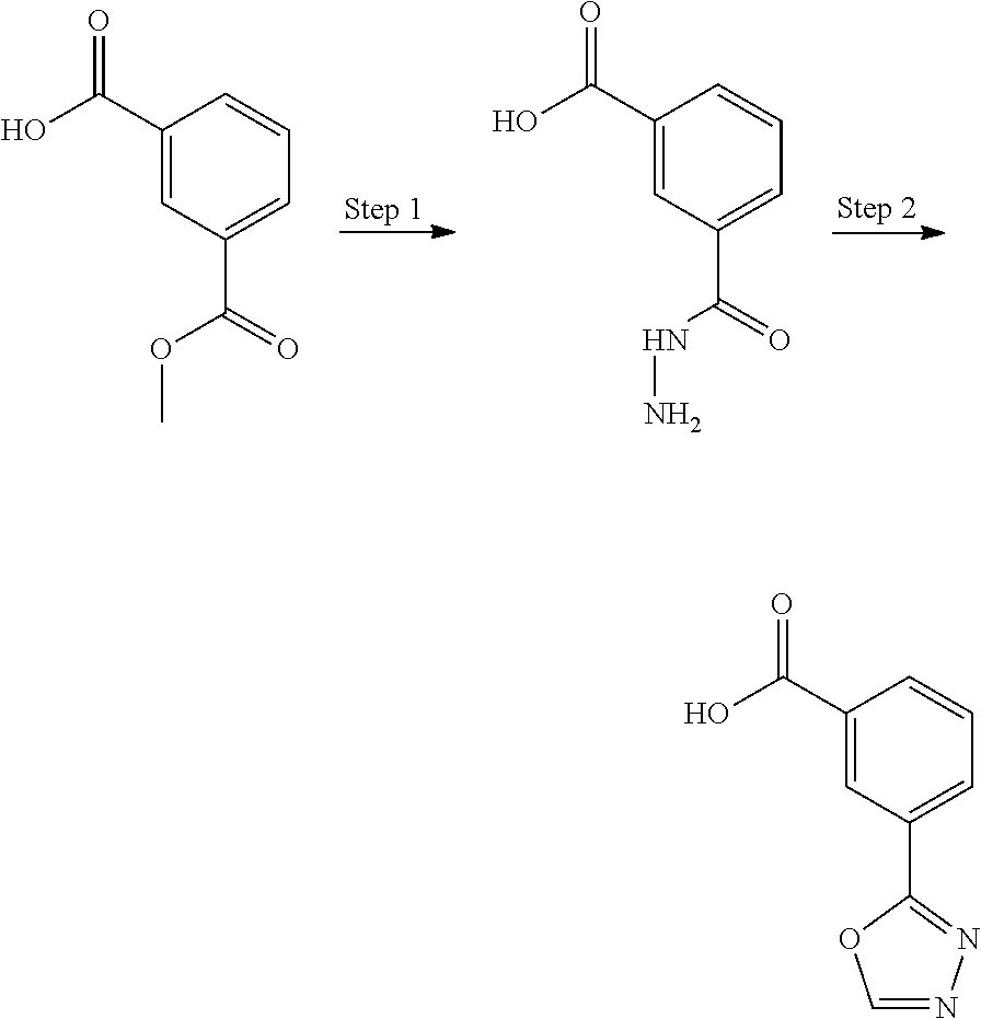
C1(C(O)=O)=CC(C(=O)OC)=CC=C1.C1(C(O)=O)=CC(C(=O)NN)=CC=C1.C1(C(O)=O)=CC(C2=NN=CO2)=CC=C1
